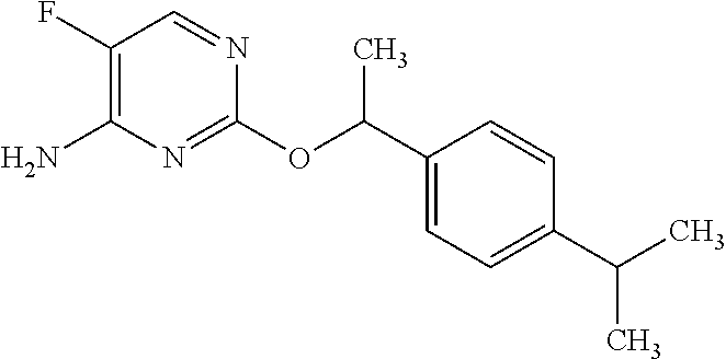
C1(F)=C(N)N=C(OC(C2=CC=C(C(C)C)C=C2)C)N=C1
